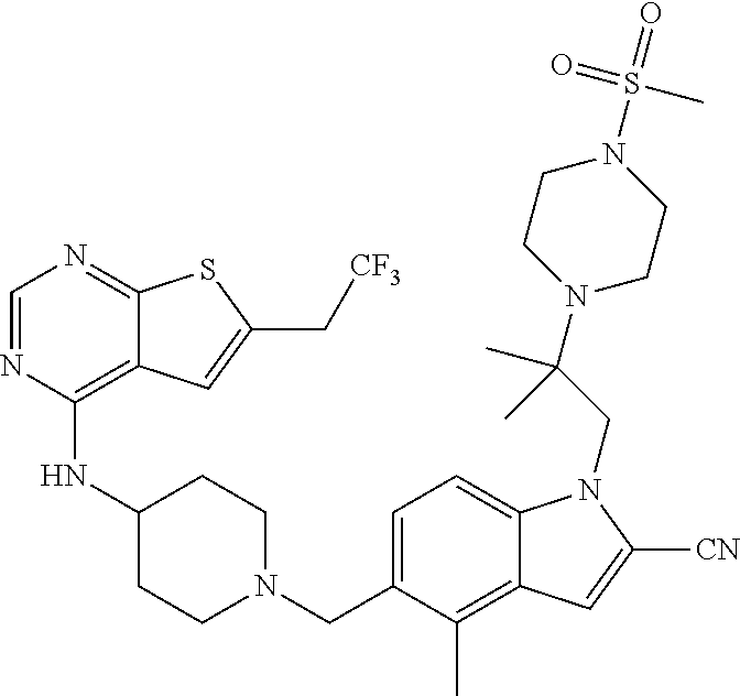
C1=NC(NC2CCN(CC3=CC=C4C(=C3C)C=C([CN])N4CC(N3CCN(S(C)(=O)=O)CC3)(C)C)CC2)=C2C(=N1)SC(C[CF3])=C2
